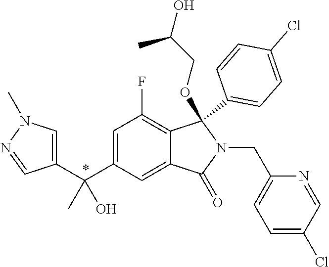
C1=C(C(C2=CN(C)N=C2)(C)O)C=C2C(=C1F)C(C1=CC=C(Cl)C=C1)(OCC(O)C)N(CC1=CC=C(Cl)C=N1)C2=O
